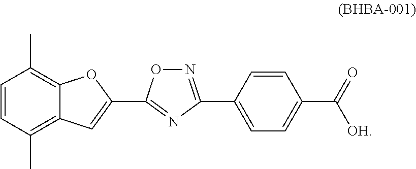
C1=CC(C)=C2C(=C1C)OC(C1=NC(C3=CC=C(C(=O)[OH])C=C3)=NO1)=C2
